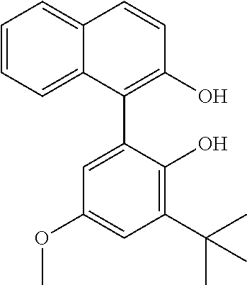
C1=CC=C2C(=C1)C=CC(O)=C2C1=CC(OC)=CC(C(C)(C)C)=C1O
